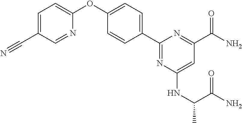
C1(C2=CC=C(OC3=CC=C(C#N)C=N3)C=C2)=NC(NC(C(N)=O)C)=CC(C(=O)N)=N1
